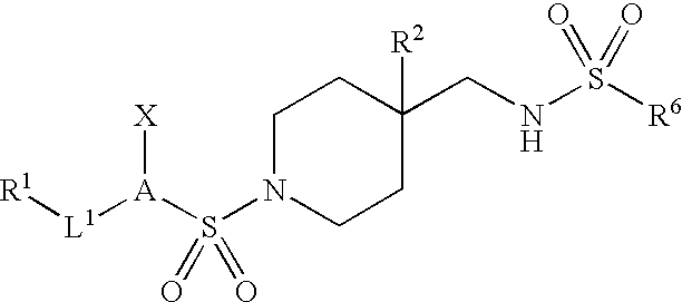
N1(S([A]([L1][R1])[X])(=O)=O)CCC(CNS([R6])(=O)=O)([R2])CC1
